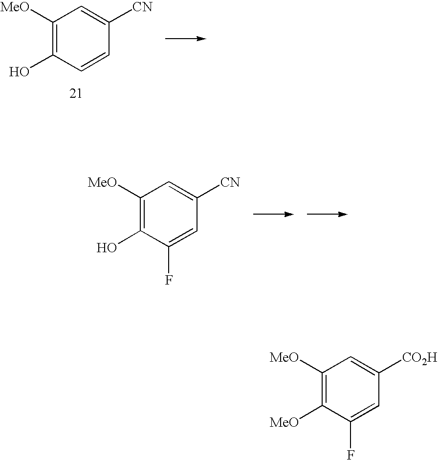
C1([MeO])=C([MeO])C(F)=CC([CO2H])=C1.C1([MeO])=C(O)C=CC([CN])=C1.C1([MeO])=C(O)C(F)=CC([CN])=C1
